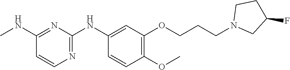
C1(NC)=NC(NC2=CC(OCCCN3CC(F)CC3)=C(OC)C=C2)=NC=C1
